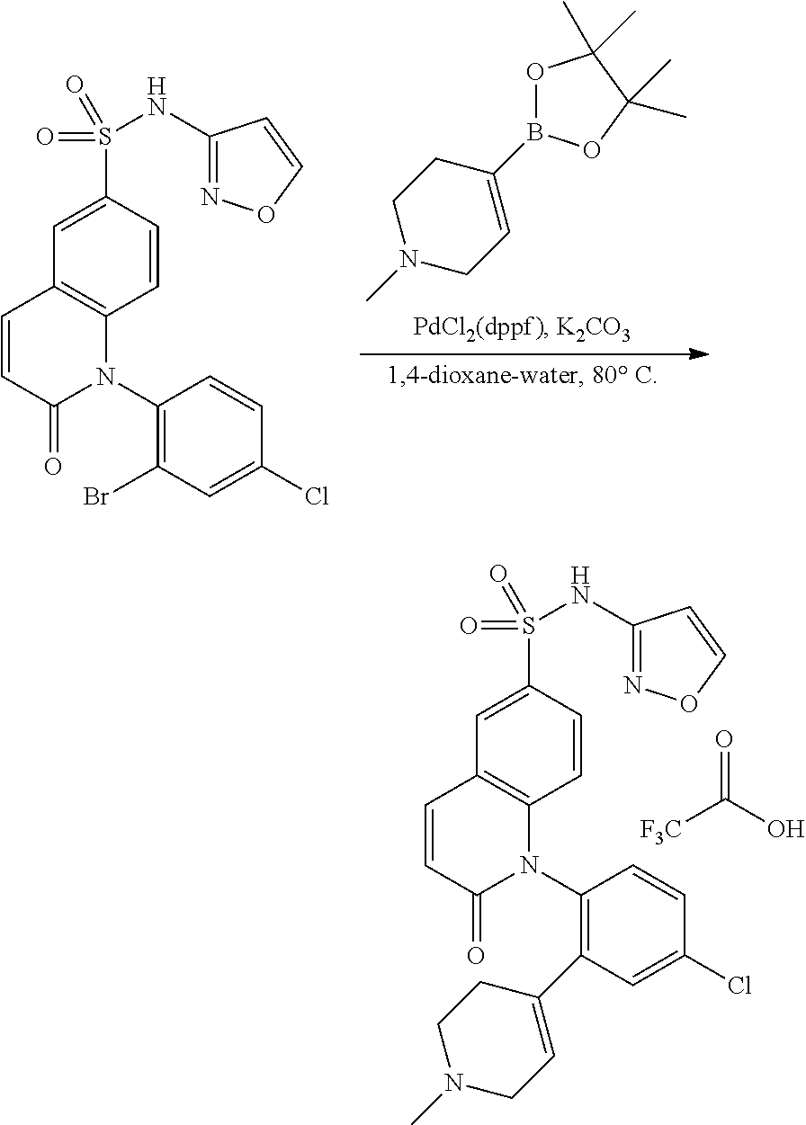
N(S(C1=CC2=C(C=C1)N(C1=C(C3=CCN(C)CC3)C=C(Cl)C=C1)C(=O)C=C2)(=O)=O)C1=NOC=C1.[F3C]C(O)=O.N(S(C1=CC2=C(C=C1)N(C1=C(Br)C=C(Cl)C=C1)C(=O)C=C2)(=O)=O)C1=NOC=C1.C1N(C)CC=C(B2OC(C)(C)C(C)(C)O2)C1
